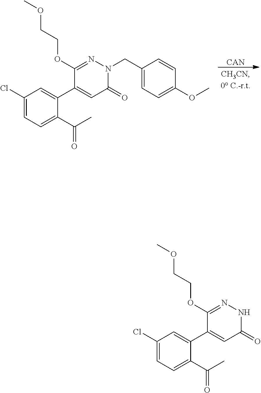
[CAN].C1(OCCOC)=NN(CC2=CC=C(OC)C=C2)C(=O)C=C1C1=CC(Cl)=CC=C1C(C)=O.C1(OCCOC)=NNC(=O)C=C1C1=CC(Cl)=CC=C1C(C)=O
